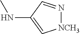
[NCH3]1N=CC(NC)=C1
